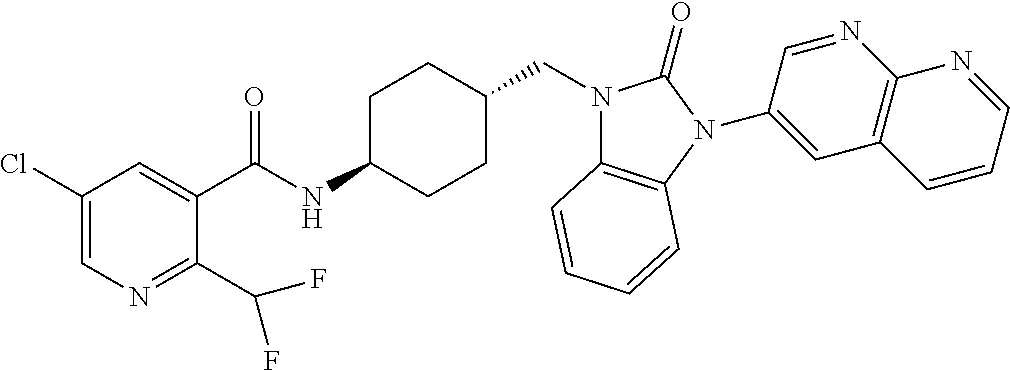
C1(Cl)=CN=C(C(F)F)C(C(NC2CCC(CN3C4=C(N(C5=CC6=C(N=C5)N=CC=C6)C3=O)C=CC=C4)CC2)=O)=C1
